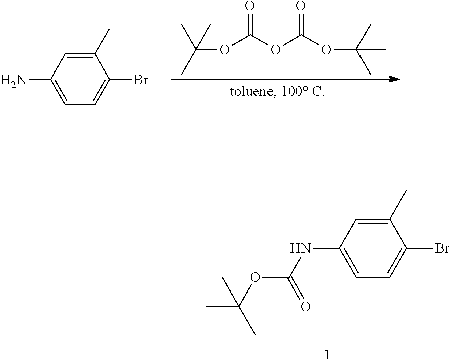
C1(NC(=O)OC(C)(C)C)=CC=C(Br)C(C)=C1.CC(OC(OC(OC(C)(C)C)=O)=O)(C)C.C1(N)=CC=C(Br)C(C)=C1
